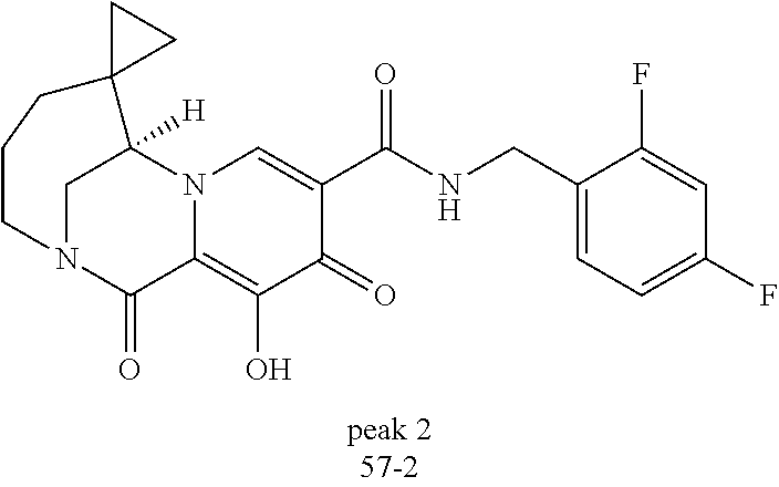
C1(=O)C(C(=O)NCC2=CC=C(F)C=C2F)=CN2C(=C1O)C(=O)N1CC2([H])C2(CCC1)CC2
